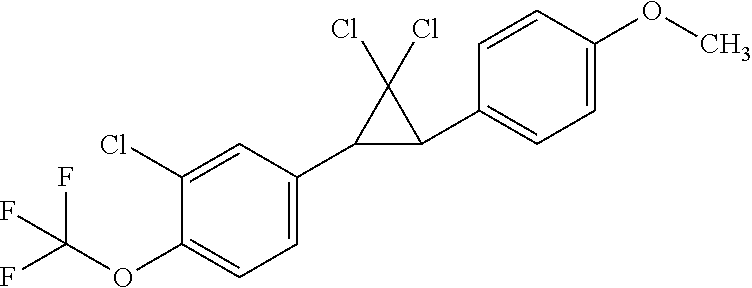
C1=C(C2C(C3=CC=C(OC)C=C3)C2(Cl)Cl)C=C(Cl)C(OC(F)(F)F)=C1
